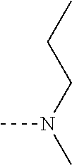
C(CN(C)C)C
